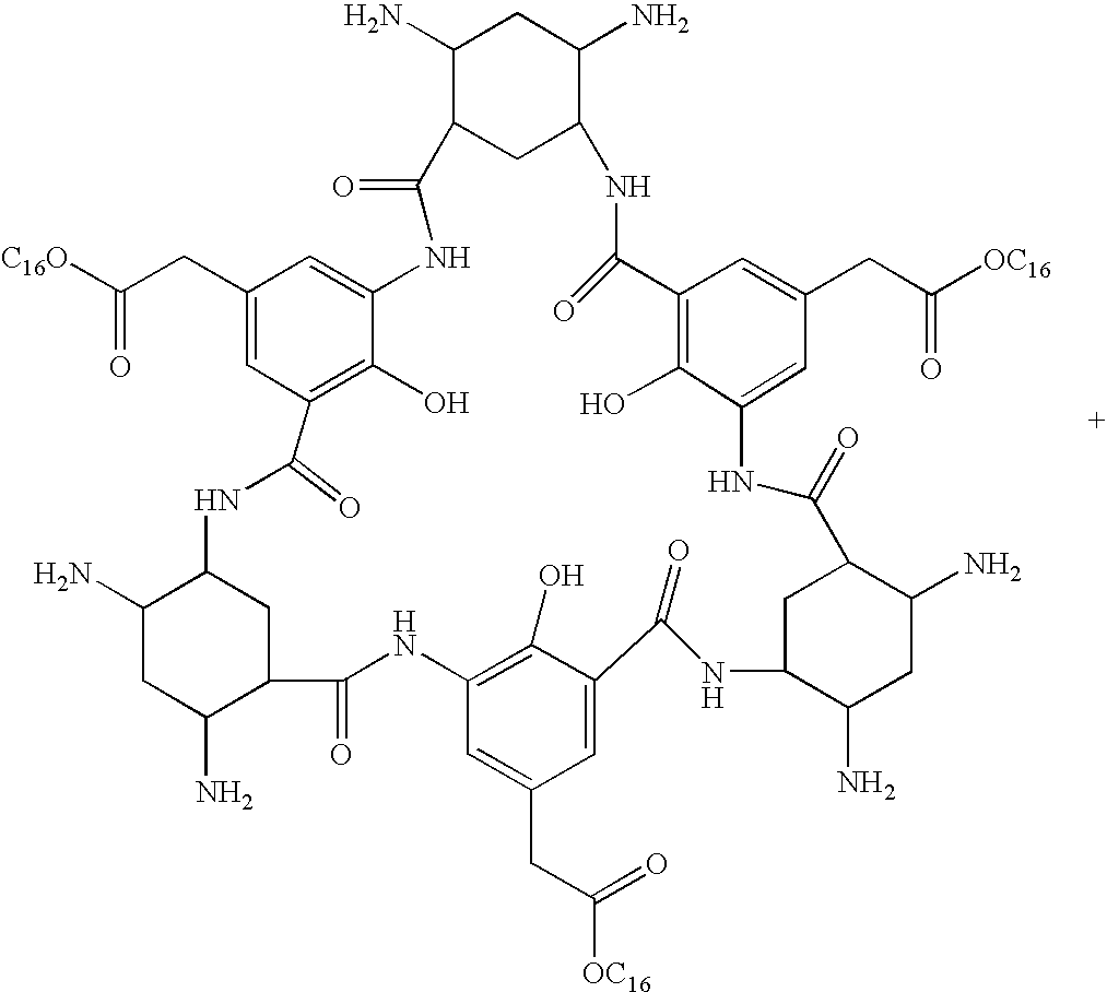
C1C2C(N)CC(N)C1C(=O)NC1=C(O)C(=CC(CC([OC16])=O)=C1)C(=O)NC1C(N)CC(N)C(C1)C(=O)NC1=CC(CC([OC16])=O)=CC(=C1O)C(=O)NC1CC(C(=O)NC3=CC(CC([C16O])=O)=CC(=C3O)C(=O)N2)C(N)CC1N
